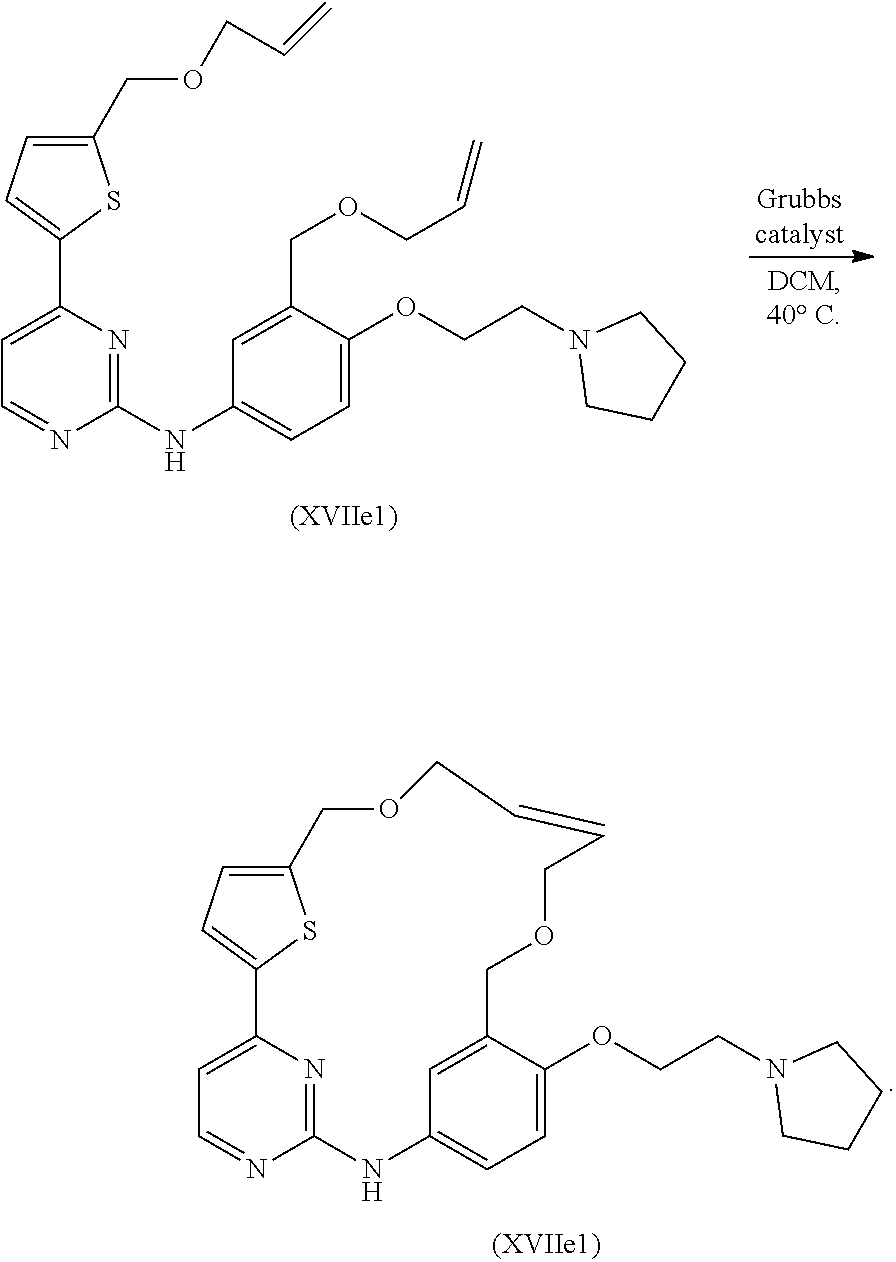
C1=C(COCC=C)C(OCCN2CCCC2)=CC=C1NC1=NC(C2=CC=C(COCC=C)S2)=CC=N1.C1=C2C(OCCN3CCCC3)=CC=C1NC1=NC(=CC=N1)C1=CC=C(S1)COCC=CCOC2
